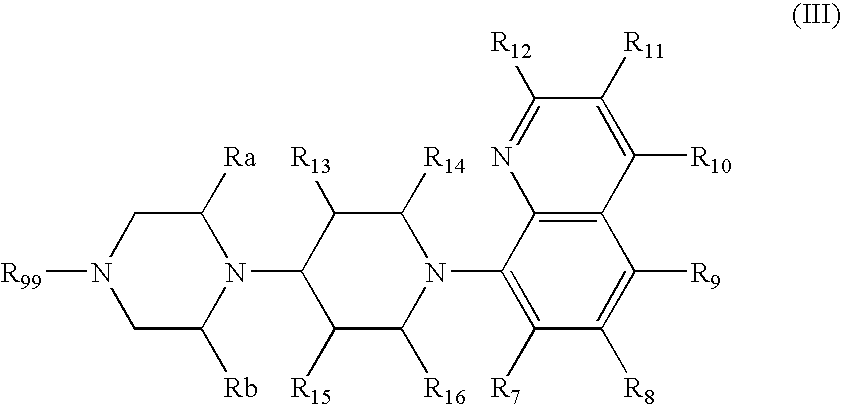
[R99]N1CC([Rb])N(C2C([R15])C([R16])N(C3=C([R7])C([R8])=C([R9])C4=C3N=C([R12])C([R11])=C4[R10])C([R14])C2[R13])C([Ra])C1
